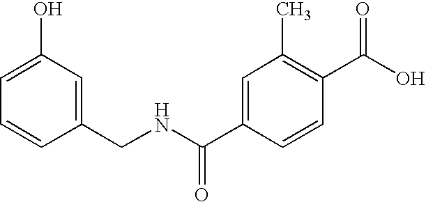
C1=C(O)C=C(CNC(C2=CC(C)=C(C(O)=O)C=C2)=O)C=C1
